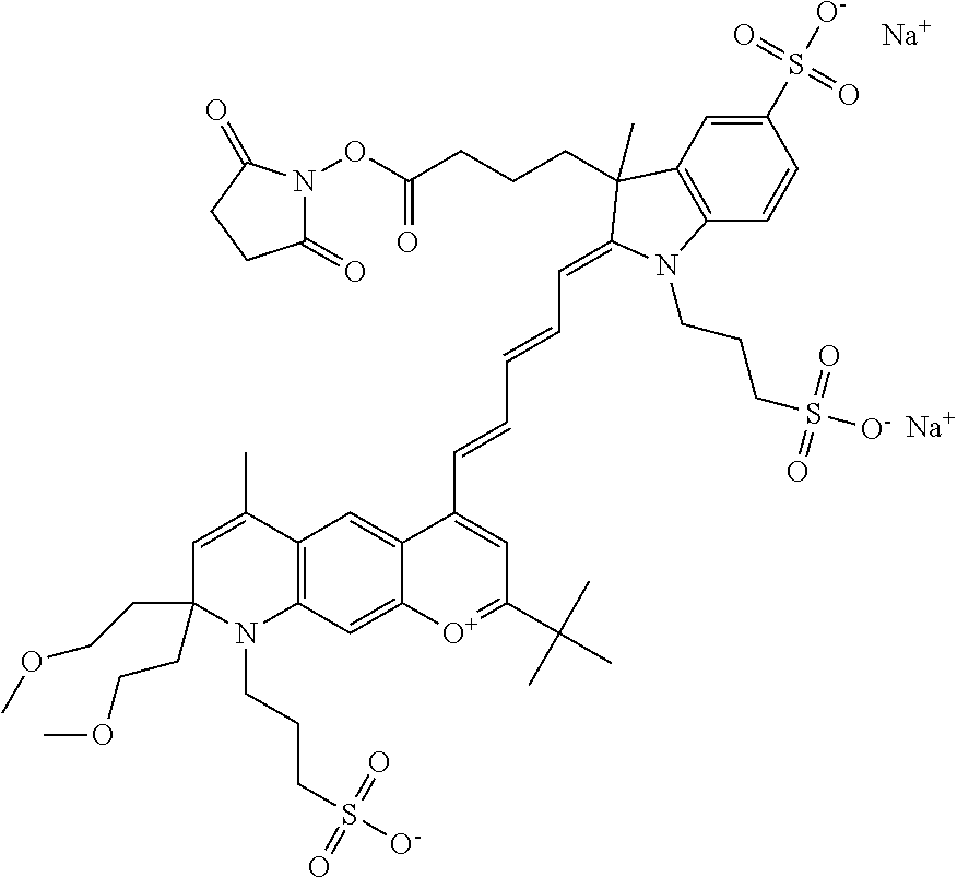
C1=C(C)C2=C(N(CCCS([O-])(=O)=O)C1(CCOC)CCOC)C=C1C(=C2)C(C=CC=CC=C2C(C)(CCCC(ON3C(=O)CCC3=O)=O)C3=C(C=CC(S([O-])(=O)=O)=C3)N2CCCS(=O)(=O)[O-])=CC(C(C)(C)C)=[O+]1.[Na].[Na]
